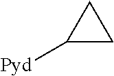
C1([Pyd])CC1
